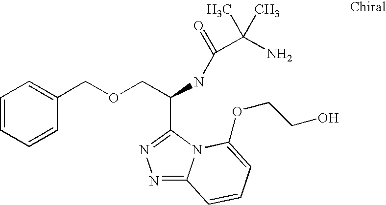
C(COCC1=CC=CC=C1)(NC(C(N)(C)C)=O)C1=NN=C2N1C(OCCO)=CC=C2
